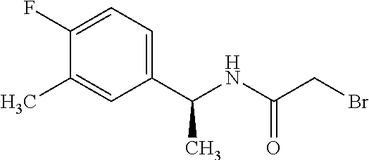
C1(F)=CC=C(C(NC(CBr)=O)C)C=C1C
